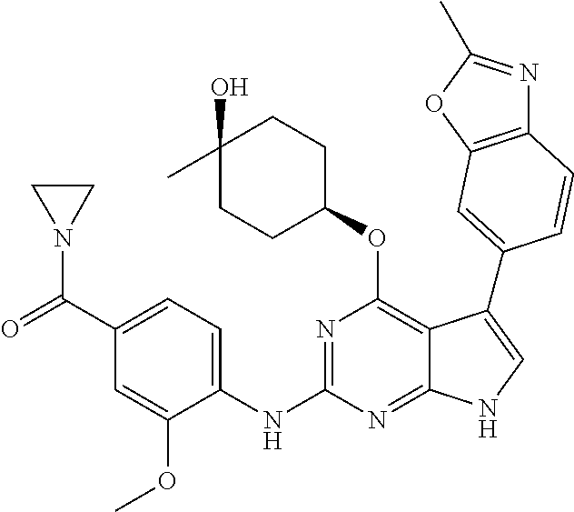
C12=C(OC(C)=N1)C=C(C1=CNC3=NC(NC4=CC=C(C(=O)N5CC5)C=C4OC)=NC(OC4CCC(O)(C)CC4)=C31)C=C2
